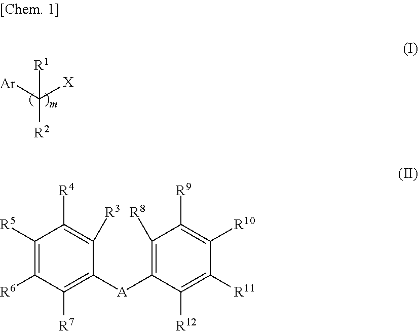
C([R2])([Ar])([X])[R1].C1([R5])=C([R6])C([R7])=C([A]C2=C([R8])C([R9])=C([R10])C([R11])=C2[R12])C([R3])=C1[R4]
